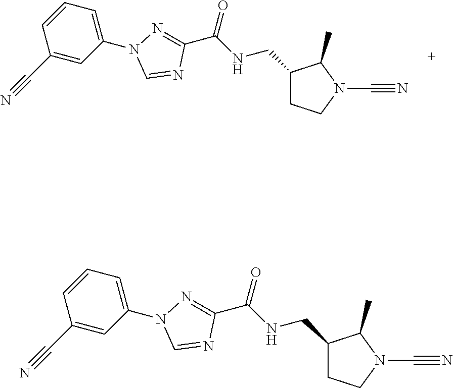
C1(CNC(C2=NN(C3=CC=CC(C#N)=C3)C=N2)=O)CCN(C#N)C1C.C1(CNC(C2=NN(C3=CC=CC(C#N)=C3)C=N2)=O)CCN(C#N)C1C
